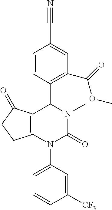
C12=C(N(C3=CC=CC([CF3])=C3)C(=O)N(C)C1C1=C(C(OC)=O)C=C(C#N)C=C1)CCC2=O
